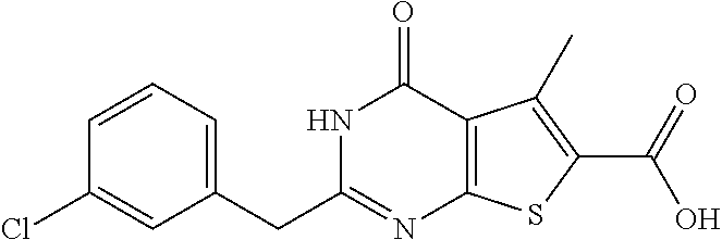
C1=CC=C(CC2=NC3=C(C(=O)N2)C(C)=C(C(=O)O)S3)C=C1Cl
